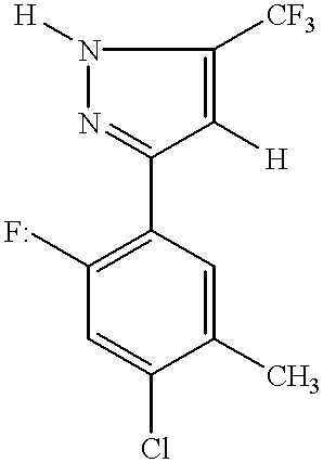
C1(C)=CC(C2=NN([H])C([CF3])=C2[H])=C(F)C=C1Cl
